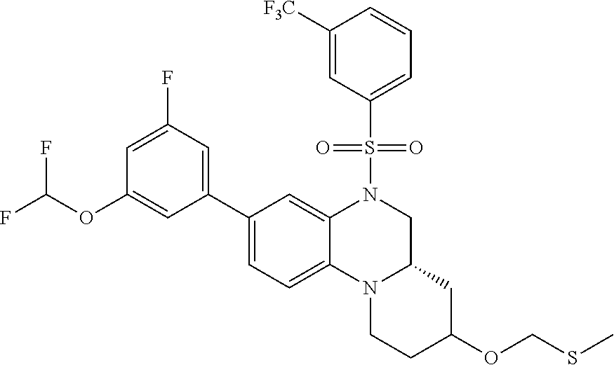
O=S(=O)(N1CC2CC(OCSC)CCN2C2=CC=C(C3=CC(F)=CC(OC(F)F)=C3)C=C12)C1=CC=CC([F3C])=C1
